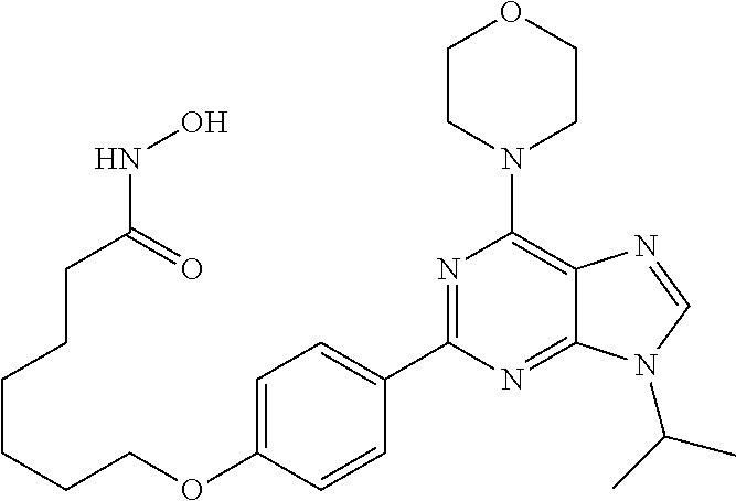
C1CN(C2=C3C(=NC(C4=CC=C(OCCCCCCC(NO)=O)C=C4)=N2)N(C(C)C)C=N3)CCO1
